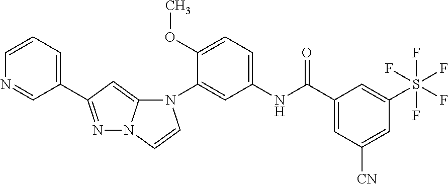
N1=C(C2=CC=CN=C2)C=C2N1C=CN2C1=CC(NC(C2=CC([CN])=CC(S(F)(F)(F)(F)F)=C2)=O)=CC=C1OC
